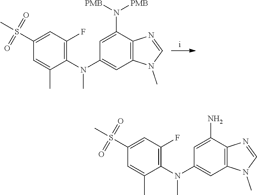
C1(N([PMB])[PMB])=CC(N(C2=C(F)C=C(S(C)(=O)=O)C=C2C)C)=CC2=C1N=CN2C.C1(N)=CC(N(C2=C(F)C=C(S(C)(=O)=O)C=C2C)C)=CC2=C1N=CN2C
